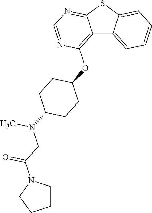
C12=C(OC3CCC(N(CC(=O)N4CCCC4)C)CC3)N=CN=C1SC1=CC=CC=C21
